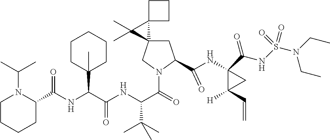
C1C2(CN(C(=O)C(NC(C(NC(=O)C3N(C(C)C)CCCC3)C3(C)CCCCC3)=O)C(C)(C)C)C1C(NC1(C(NS(N(CC)CC)(=O)=O)=O)C([H])(C=C)C1)=O)C1(C2(C)C)CCC1
